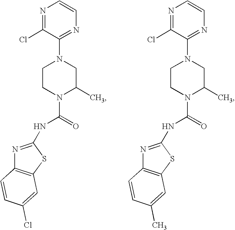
N1=C(Cl)C(N2CCN(C(=O)NC3=NC4=C(S3)C=C(Cl)C=C4)C(C)C2)=NC=C1.N1=C(Cl)C(N2CCN(C(=O)NC3=NC4=C(S3)C=C(C)C=C4)C(C)C2)=NC=C1
